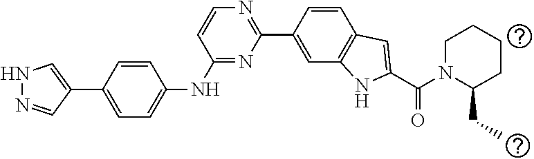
N1N=CC(C2=CC=C(NC3=NC(C4=CC5=C(C=C4)C=C(C(=O)N4CCCCC4CC)N5)=NC=C3)C=C2)=C1
